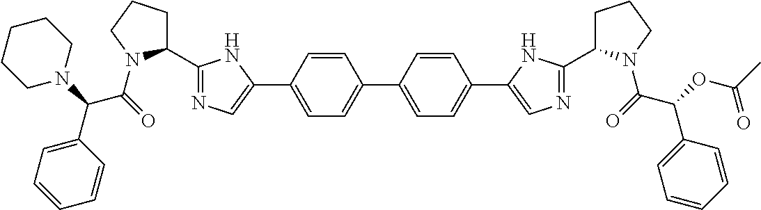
C1=CC(C2=CN=C(C3CCCN3C(C(C3=CC=CC=C3)N3CCCCC3)=O)N2)=CC=C1C1=CC=C(C2=CN=C(C3CCCN3C(C(C3=CC=CC=C3)OC(=O)C)=O)N2)C=C1
